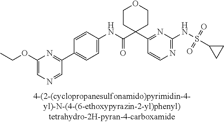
C1(NC(=O)C2(C3=NC(NS(C4CC4)(=O)=O)=NC=C3)CCOCC2)=CC=C(C2=NC(OCC)=CN=C2)C=C1
